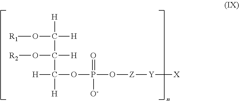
O(C([H])([H])C(O[R2])([H])C([H])(OP(O[Z][Y][X])(=O)[O-])[H])[R1]
